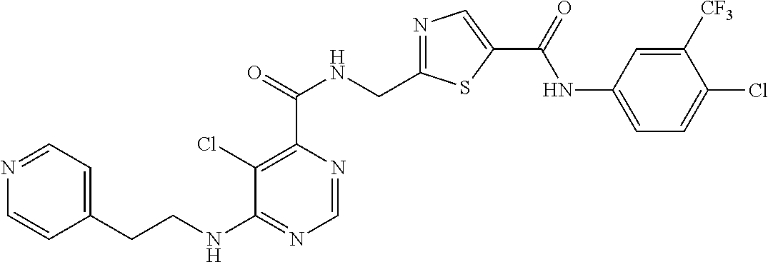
N1=C(CNC(C2=C(Cl)C(NCCC3=CC=NC=C3)=NC=N2)=O)SC(C(=O)NC2=CC=C(Cl)C([CF3])=C2)=C1
